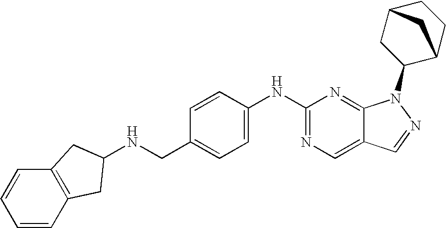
C1=C(NC2=NC=C3C(=N2)N(C2C4CCC(C2)C4)N=C3)C=CC(CNC2CC3=C(C=CC=C3)C2)=C1
